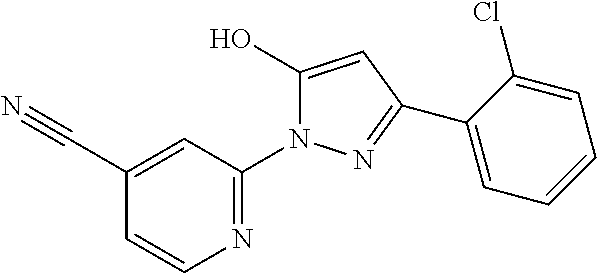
C1(C#N)=CC(N2C(O)=CC(C3=CC=CC=C3Cl)=N2)=NC=C1
